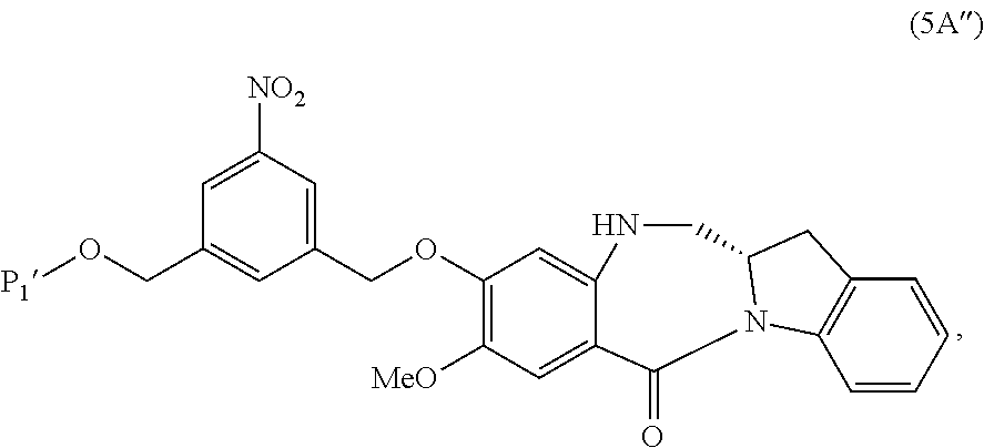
C1(COC2=C([MeO])C=C3C(=O)N4C5=C(C=CC=C5)CC4CNC3=C2)=CC([NO2])=CC(CO[P1])=C1
